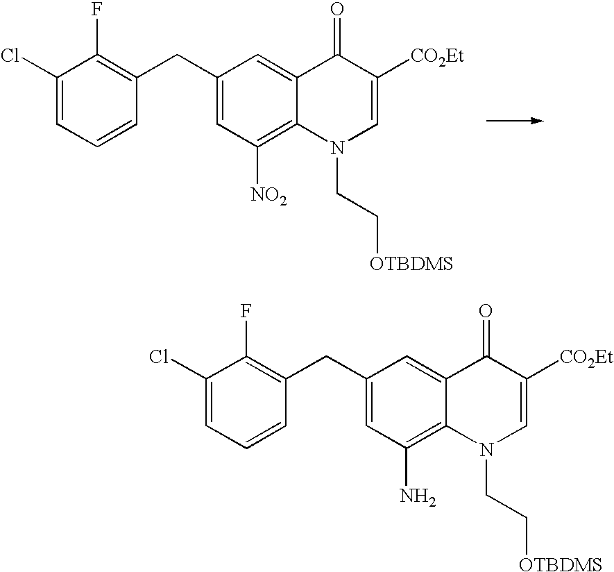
C1(Cl)=CC=CC(CC2=CC([NO2])=C3C(=C2)C(=O)C([CO2Et])=CN3CC[OTBDMS])=C1F.C1(Cl)=CC=CC(CC2=CC(N)=C3C(=C2)C(=O)C([CO2Et])=CN3CC[OTBDMS])=C1F
